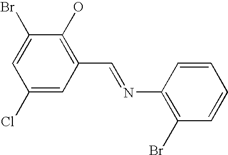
C1(Cl)=CC(C=NC2=C(Br)C=CC=C2)=C(O)C(Br)=C1
